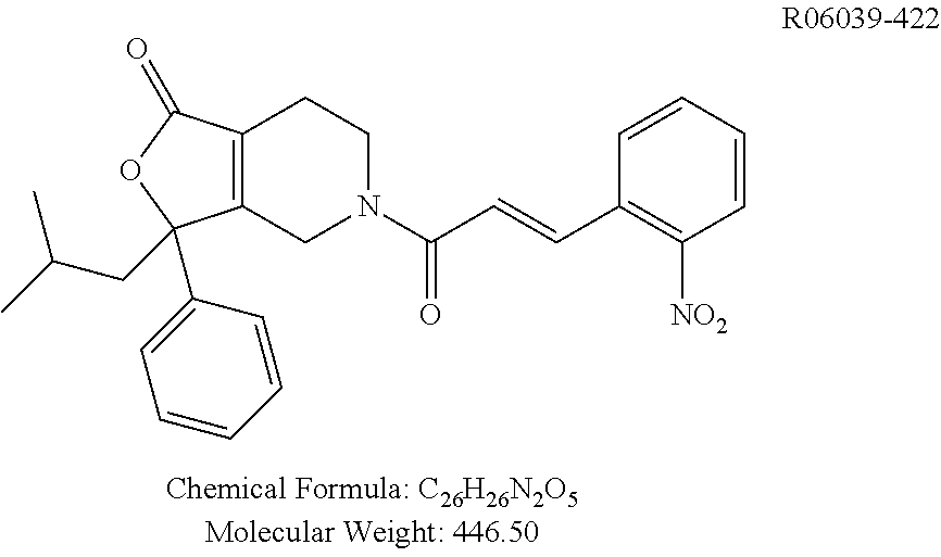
C12=C(C(=O)OC1(CC(C)C)C1=CC=CC=C1)CCN(C(C=CC1=C([NO2])C=CC=C1)=O)C2
